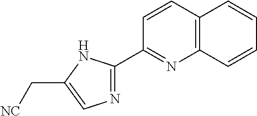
C1=CC2=C(N=C1C1=NC=C(C[NC])N1)C=CC=C2
